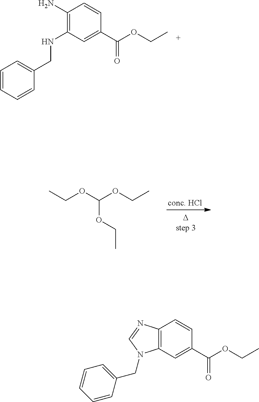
C1(N)=C(NCC2=CC=CC=C2)C=C(C(OCC)=O)C=C1.CCOC(OCC)OCC.C12=C(C=C(C(OCC)=O)C=C1)N(CC1=CC=CC=C1)C=N2
